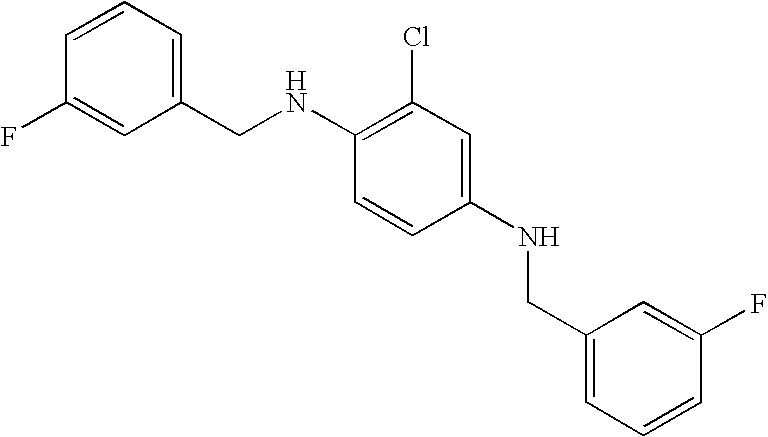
C1(F)=CC(CNC2=C(Cl)C=C(NCC3=CC=CC(F)=C3)C=C2)=CC=C1
